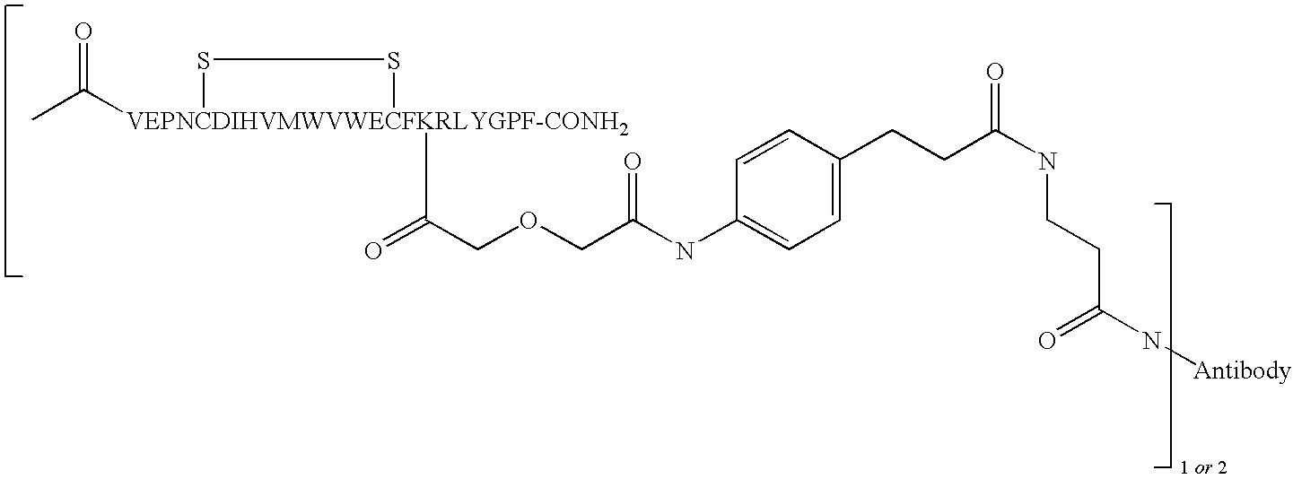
CC([VEPNCDIHVMWVWECFKRLYGPF-CONH2]1(C(=O)COCC(NC2=CC=C(CCC(NCCC(N[Antibody])=O)=O)C=C2)=O)SS1)=O
